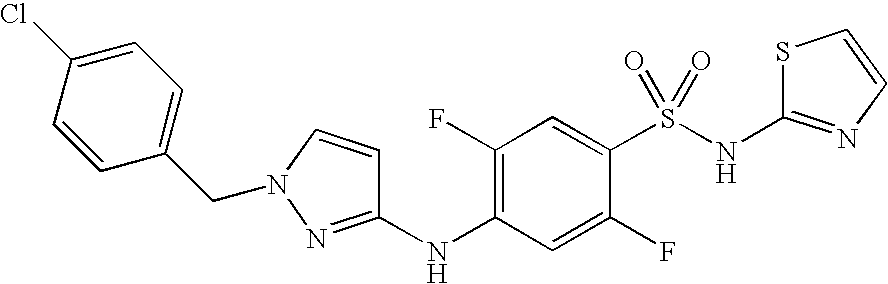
S1C(NS(C2=CC(F)=C(NC3=NN(CC4=CC=C(Cl)C=C4)C=C3)C=C2F)(=O)=O)=NC=C1
